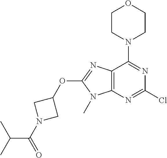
C12=C(N=C(Cl)N=C1N1CCOCC1)N(C)C(OC1CN(C(C(C)C)=O)C1)=N2
